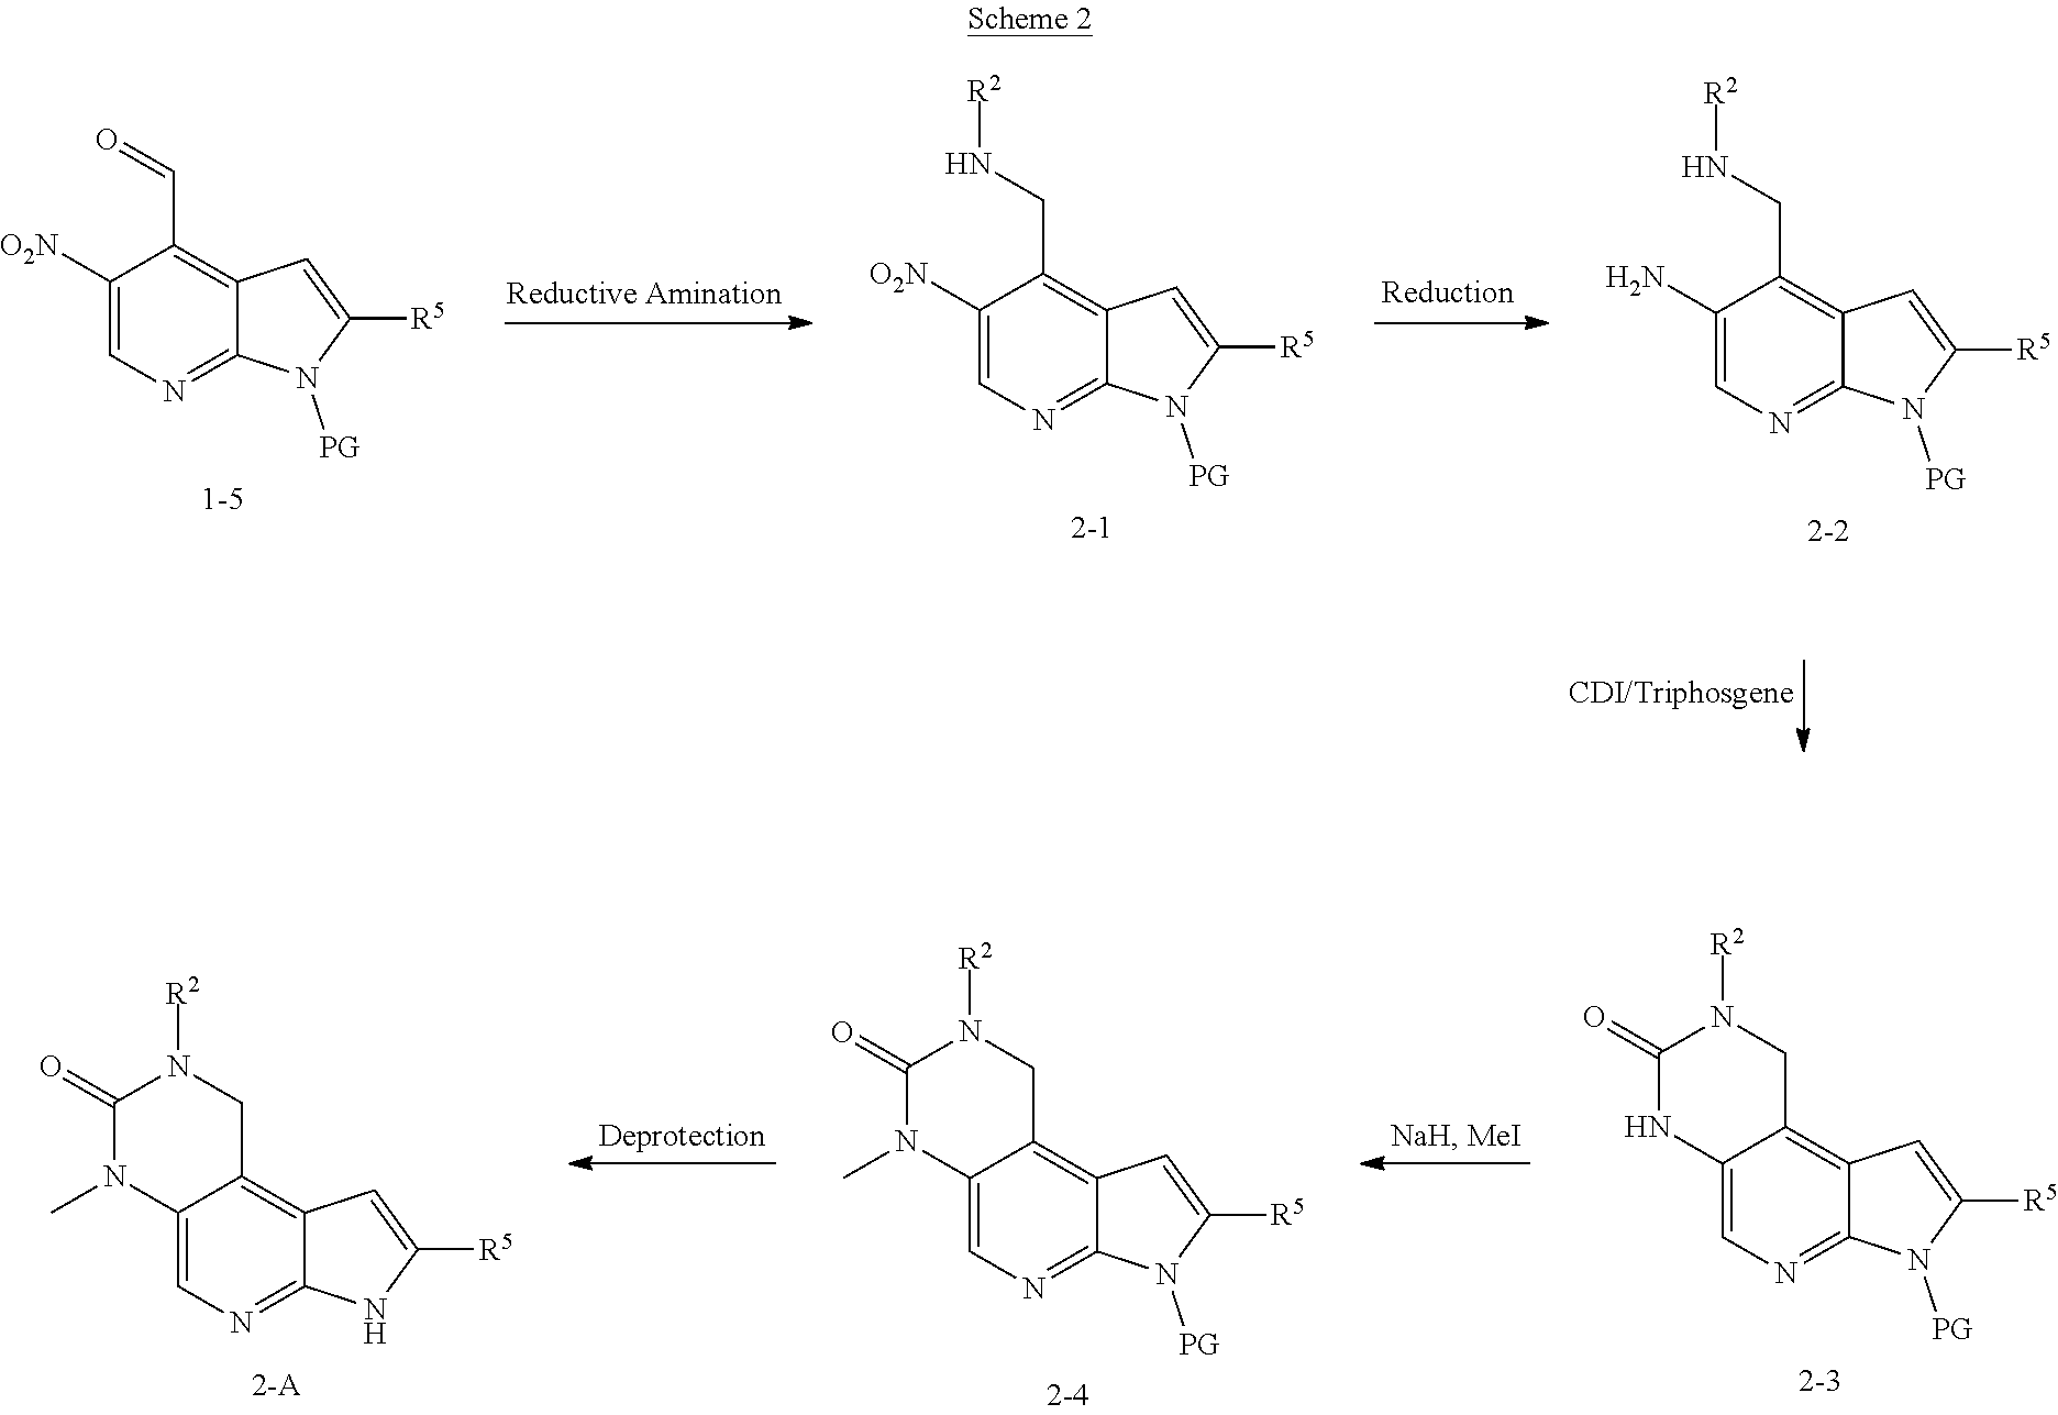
[R2]NCC1=C2C=C([R5])N([PG])C2=NC=C1N.N([R2])CC1=C2C=C([R5])N([PG])C2=NC=C1[O2N].C(=O)C1=C2C(=NC=C1[O2N])N([PG])C([R5])=C2.N1([R2])C(=O)NC2=CN=C3C(=C2C1)C=C([R5])N3[PG].[R2]N1CC2=C3C=C([R5])NC3=NC=C2N(C)C1=O.[R2]N1CC2=C3C=C([R5])N([PG])C3=NC=C2N(C)C1=O
